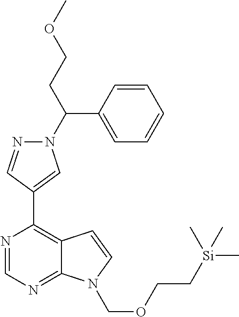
O(CCC(N1N=CC(C2=C3C(=NC=N2)N(COCC[Si](C)(C)C)C=C3)=C1)C1=CC=CC=C1)C
